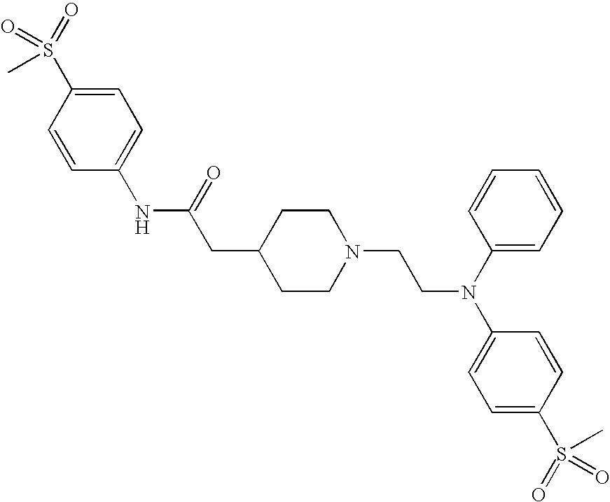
C1=CC(S(=O)(=O)C)=CC=C1NC(CC1CCN(CCN(C2=CC=C(S(=O)(C)=O)C=C2)C2=CC=CC=C2)CC1)=O
